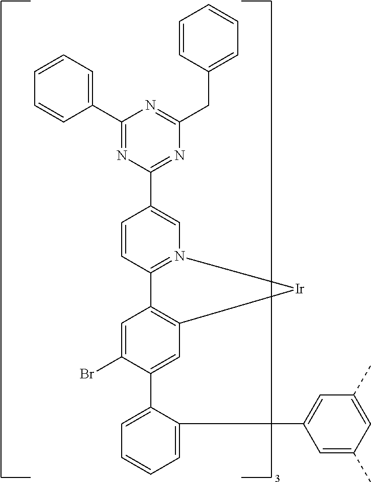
C1(C2=CC=CC=C2)=NC(C2=CN3=C(C=C2)C2=C(C=C(C4=CC=CC=C4C4=CC(C)=CC(C)=C4)C(Br)=C2)[Ir]3)=NC(CC2=CC=CC=C2)=N1
